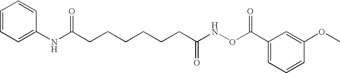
C1=CC=C(NC(CCCCCCC(NOC(C2=CC=CC(OC)=C2)=O)=O)=O)C=C1
